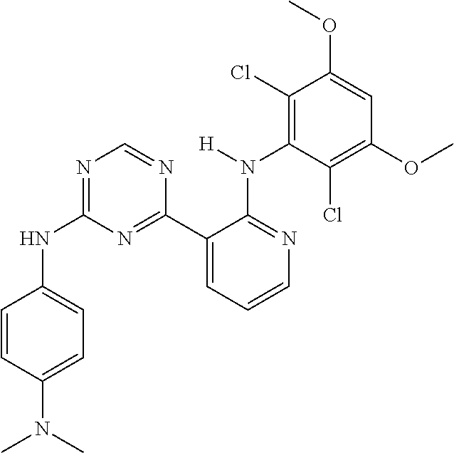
N1=C(NC2=CC=C(N(C)C)C=C2)N=C(C2=CC=CN=C2N(C2=C(Cl)C(OC)=CC(OC)=C2Cl)[H])N=C1
